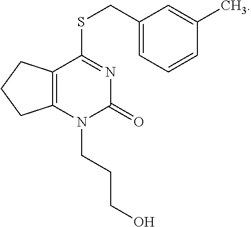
C12=C(N(CCCO)C(=O)N=C1SCC1=CC=CC(C)=C1)CCC2
